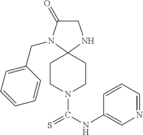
C1C(=O)N(CC2=CC=CC=C2)C2(N1)CCN(C(NC1=CN=CC=C1)=S)CC2
